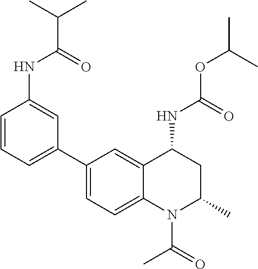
C(OC(C)C)(NC1CC(C)N(C(C)=O)C2=CC=C(C3=CC=CC(NC(C(C)C)=O)=C3)C=C12)=O
